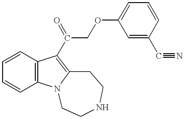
C1=CC2=C(C=C1)C(C(COC1=CC=CC(C#N)=C1)=O)=C1N2CCNCC1
